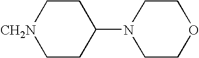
C1C[CH2N]CCC1N1CCOCC1
